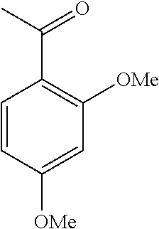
C1=CC([OMe])=CC([OMe])=C1C(C)=O
